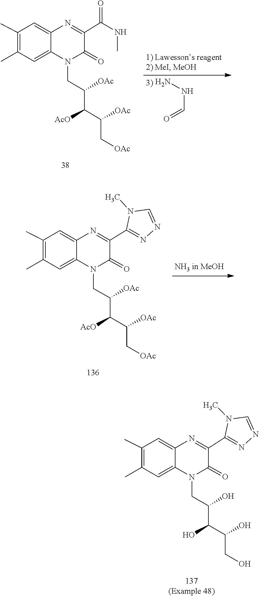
C(CO)(C(O)C(CN1C(=O)C(C2=NN=CN2C)=NC2=CC(C)=C(C)C=C12)O)O.C(=O)NN.C(C[OAc])(C(C(CN1C(=O)C(C(NC)=O)=NC2=CC(C)=C(C)C=C12)[OAc])[AcO])[OAc].C(C[OAc])(C(C(CN1C(=O)C(C2=NN=CN2C)=NC2=CC(C)=C(C)C=C12)[OAc])[AcO])[OAc]
